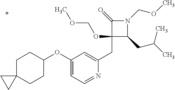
C1(CC2=CC(OC3CCC4(CC3)CC4)=CC=N2)(OCOC)C(CC(C)C)N(COC)C1=O
